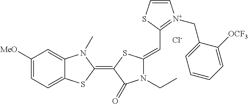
[Cl-].C1([MeO])=CC=C2C(=C1)N(C)C(=C1C(=O)N(CC)C(=CC3=[N+](CC4=CC=CC=C4[OCF3])C=CS3)S1)S2
